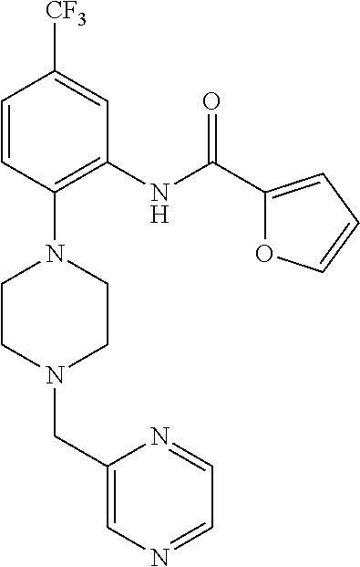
C1=CC(N2CCN(CC3=CN=CC=N3)CC2)=C(NC(C2=CC=CO2)=O)C=C1[CF3]
